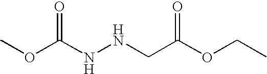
C(NNCC(OCC)=O)(OC)=O
